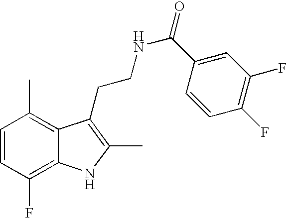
C1=CC(F)=C2C(=C1C)C(CCNC(=O)C1=CC(F)=C(F)C=C1)=C(C)N2
